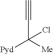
C#CC([Pyd])([Me])Cl
